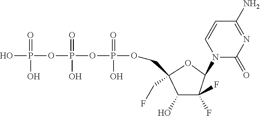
OP(=O)(OP(=O)(O)OP(=O)(O)OCC1(CF)C(O)C(F)(F)C(N2C(=O)N=C(N)C=C2)O1)O
